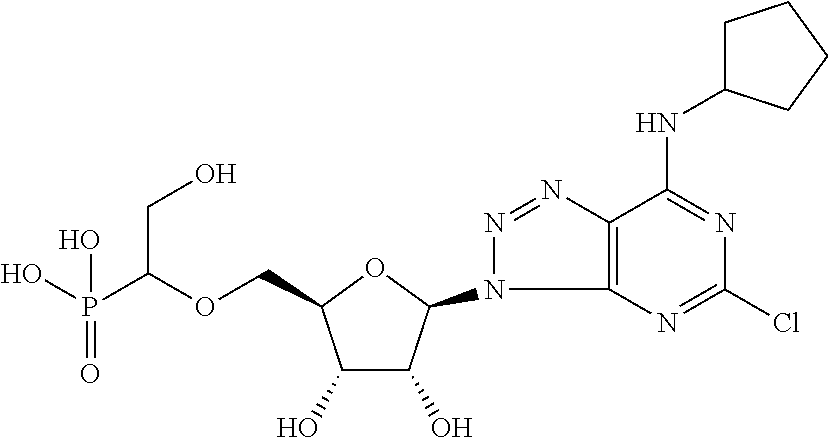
C1(O)C(O)C(N2N=NC3=C2N=C(Cl)N=C3NC2CCCC2)OC1COC(P(O)(=O)O)CO
